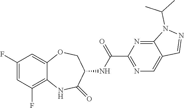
C12=CC(F)=CC(F)=C1NC(=O)C(NC(C1=NC=C3C(=N1)N(C(C)C)N=C3)=O)CO2
